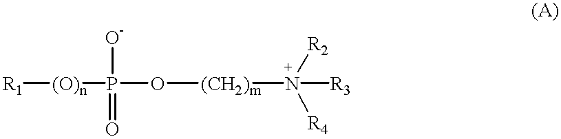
[R1][(O)n]P(O[(CH2)m]N([R3])([R2])[R4])(=O)[O-]
